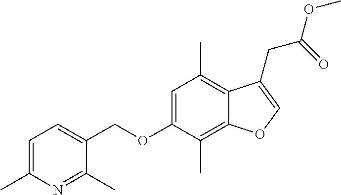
C(OC1=CC(C)=C2C(=C1C)OC=C2CC(OC)=O)C1=CC=C(C)N=C1C
